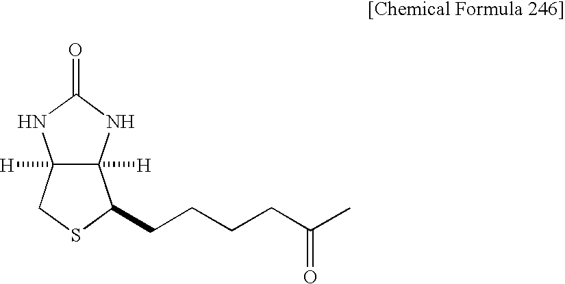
C12([H])C([H])(NC(=O)N1)C(CCCCC(=O)C)SC2
